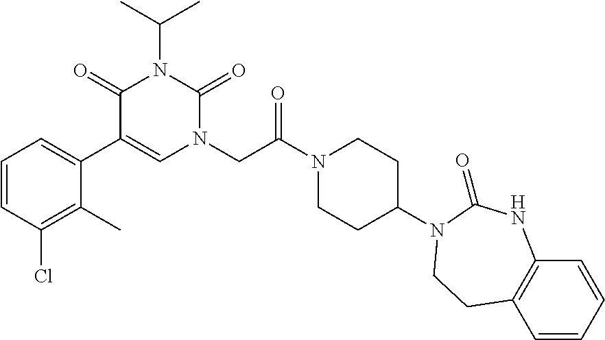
C1=CC(Cl)=C(C)C(C2=CN(CC(N3CCC(N4C(=O)NC5=C(C=CC=C5)CC4)CC3)=O)C(=O)N(C(C)C)C2=O)=C1
